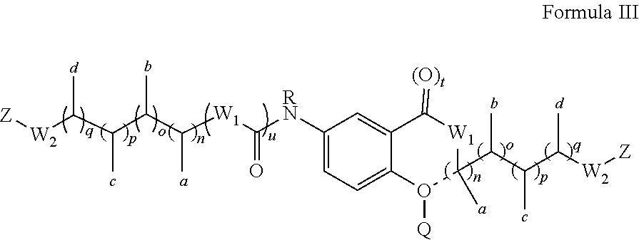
C1([RN]C([W1]C(C(C(C([W2][Z])C)C)C)C)=O)=CC=C2C(=C1)C(=[(O)t])[W1]C(C)(C(C(C([W2][Z])C)C)C)O2[Q]
